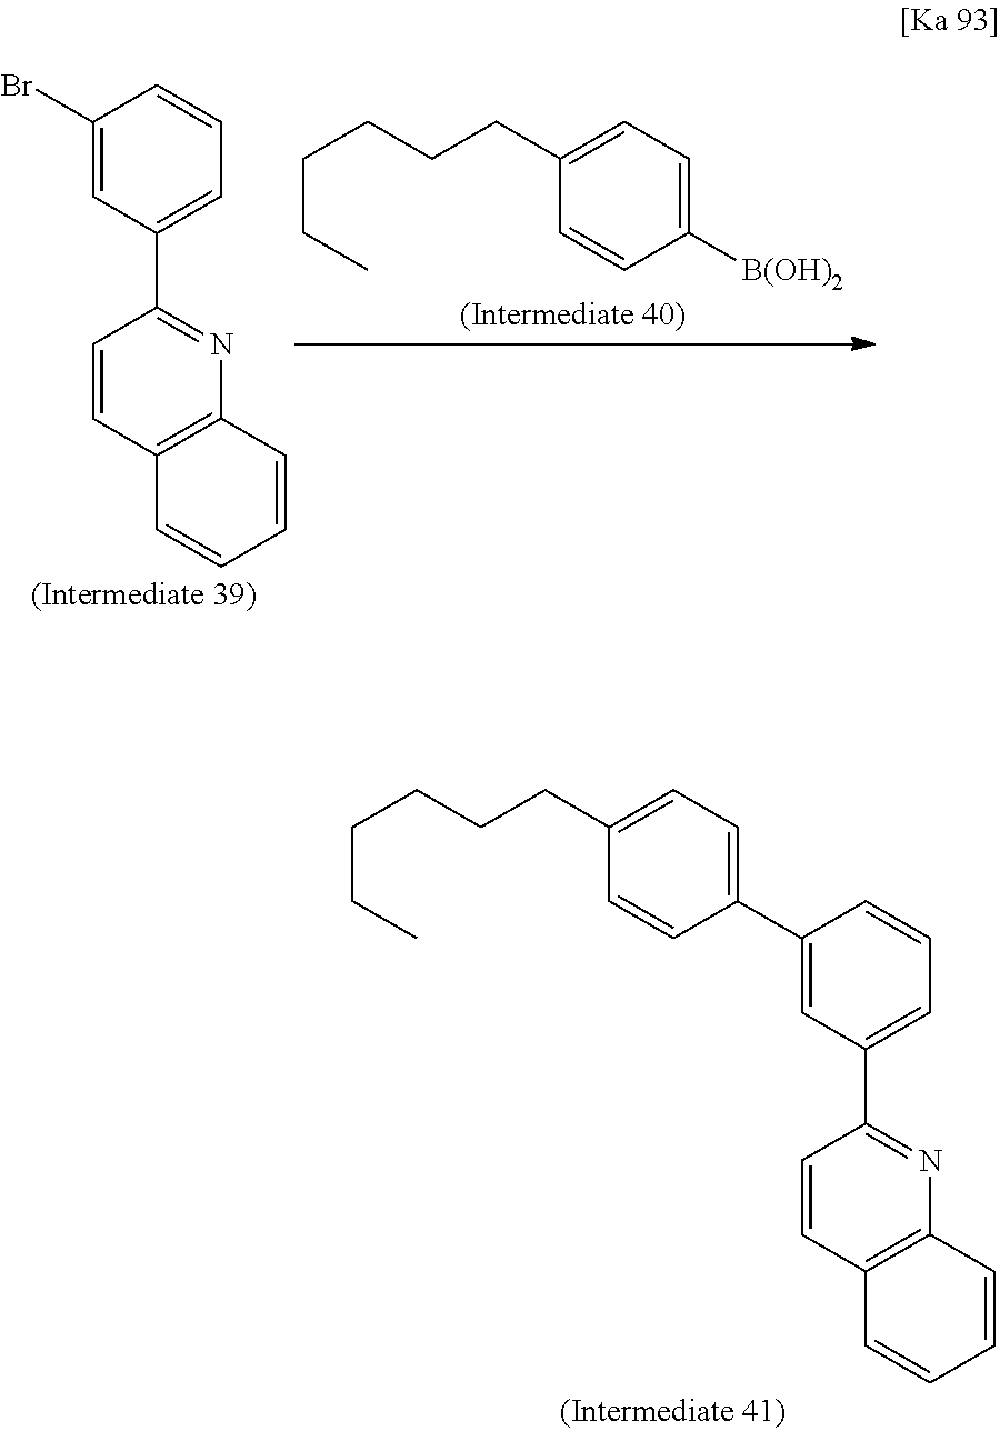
C1(CCCCCC)=CC=C(C2=CC(C3=NC4=C(C=C3)C=CC=C4)=CC=C2)C=C1.C1=CC2=C(N=C1C1=CC=CC(Br)=C1)C=CC=C2.C1(CCCCCC)=CC=C([B(OH)2])C=C1
